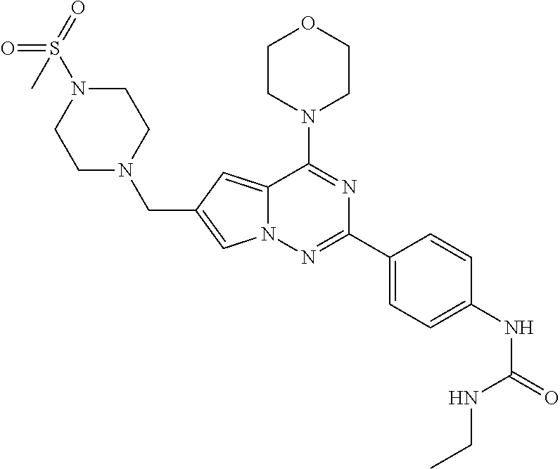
N12C(=CC(CN3CCN(S(=O)(=O)C)CC3)=C1)C(N1CCOCC1)=NC(C1=CC=C(NC(=O)NCC)C=C1)=N2
